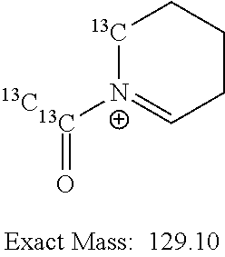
[13C]1[N+]([13C]=O)=CCCC1.[13C]
